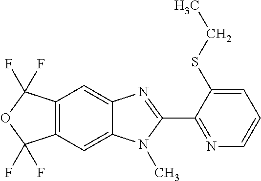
C12=C(C=C3C(=C1)N=C(C1=NC=CC=C1SCC)N3C)C(F)(F)OC2(F)F
